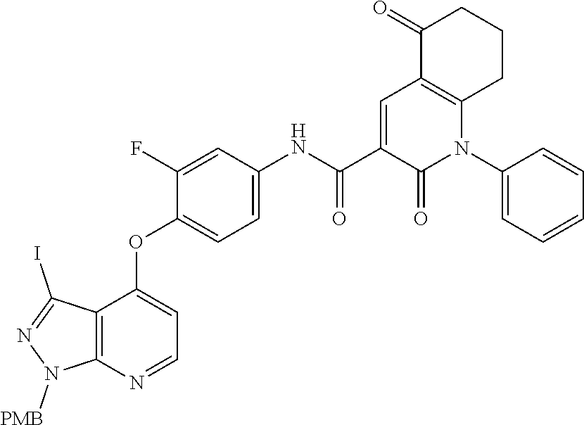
C1(OC2=CC=NC3=C2C(I)=NN3[PMB])=CC=C(NC(C2=CC3=C(CCCC3=O)N(C3=CC=CC=C3)C2=O)=O)C=C1F
